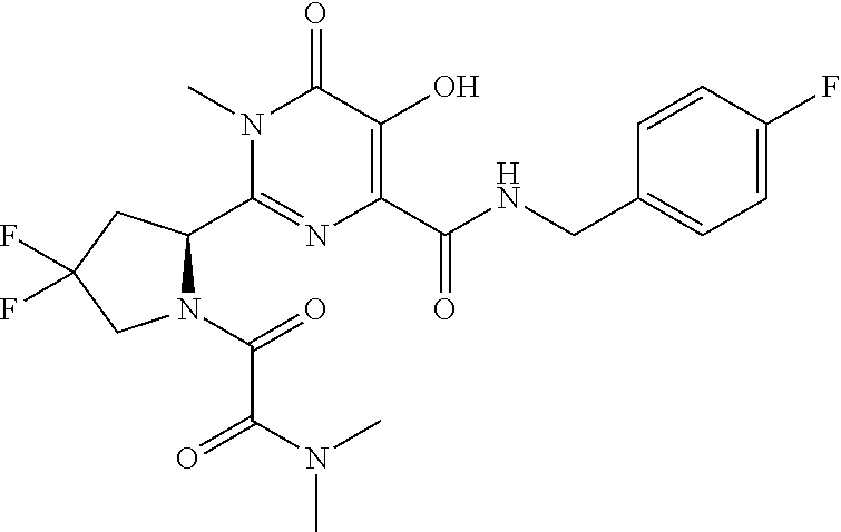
C1=C(F)C=CC(CNC(C2=C(O)C(=O)N(C)C(C3N(C(=O)C(N(C)C)=O)CC(F)(F)C3)=N2)=O)=C1
